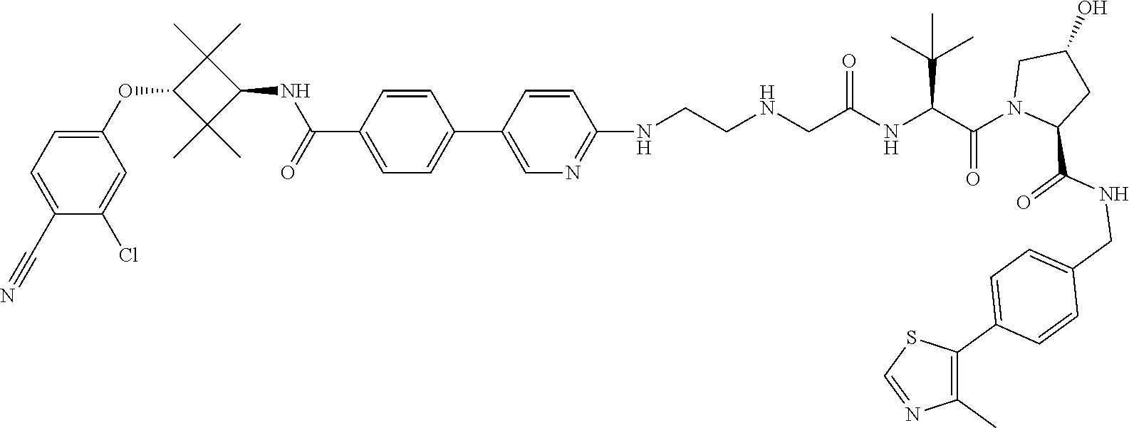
C1(C#N)=CC=C(OC2C(C)(C)C(NC(=O)C3=CC=C(C4=CN=C(NCCNCC(NC(C(N5CC(O)CC5C(NCC5=CC=C(C6=C(C)N=CS6)C=C5)=O)=O)C(C)(C)C)=O)C=C4)C=C3)C2(C)C)C=C1Cl
